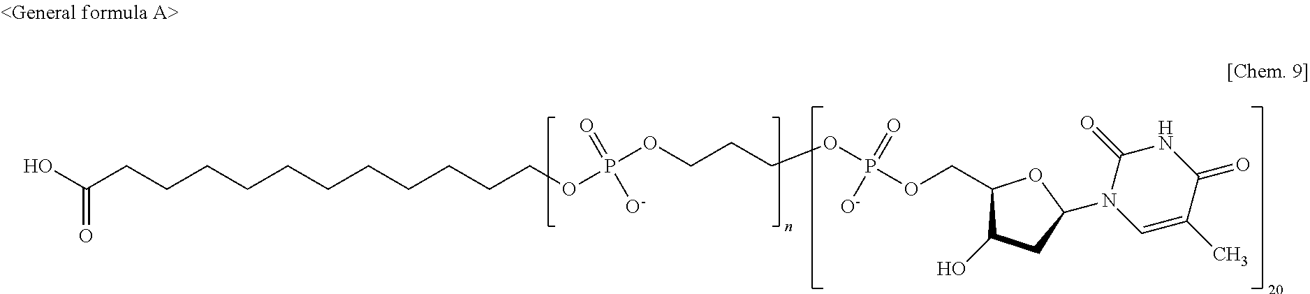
C(=O)(O)CCCCCCCCCCCOP(OCCCOP(OCC1C(O)CC(N2C=C(C)C(=O)NC2=O)O1)(=O)[O-])(=O)[O-]
